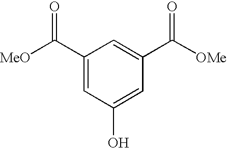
C1(C(=O)[MeO])=CC(O)=CC(C(=O)[OMe])=C1
